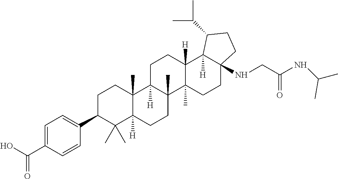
C1=C(C(O)=O)C=CC(C2C(C)(C)C3([H])C(C)(CC2)C2([H])C(C)(CC3)C3(C)C([H])(CC2)C2([H])C(NCC(NC(C)C)=O)(CC3)CCC2C(C)C)=C1
